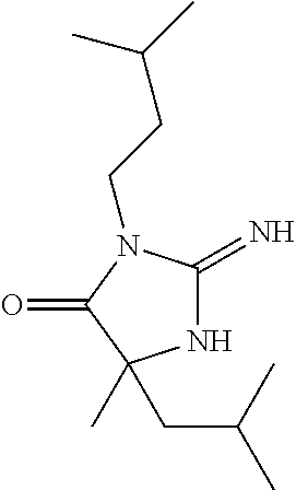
N1C(=N)N(CCC(C)C)C(=O)C1(C)CC(C)C
